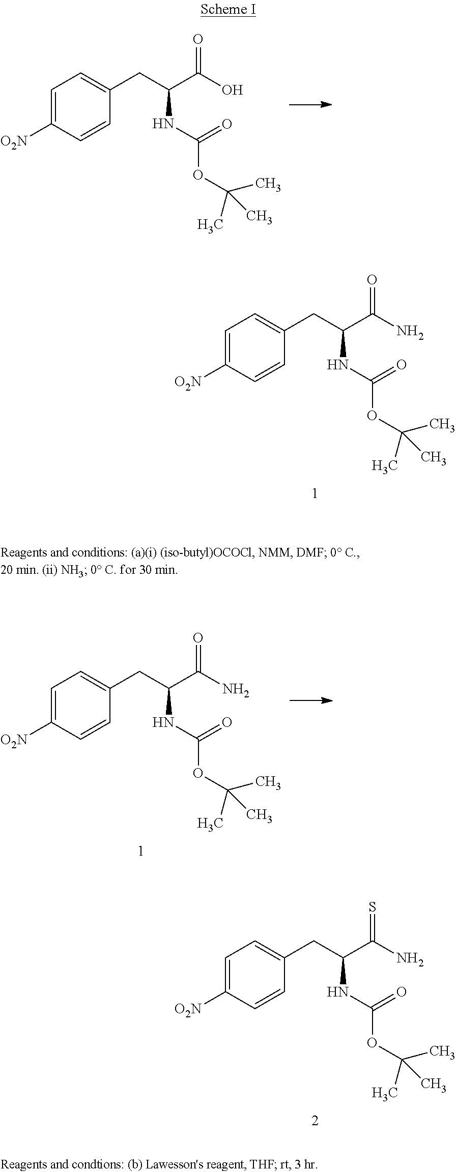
C1=C([O2N])C=CC(CC(C(N)=S)NC(=O)OC(C)(C)C)=C1.C1=C([O2N])C=CC(CC(C(N)=O)NC(=O)OC(C)(C)C)=C1.C1=C([O2N])C=CC(CC(C(O)=O)NC(=O)OC(C)(C)C)=C1.C1=C([O2N])C=CC(CC(C(N)=O)NC(=O)OC(C)(C)C)=C1
